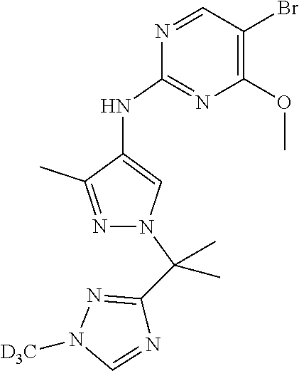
N1=CC(Br)=C(OC)N=C1NC1=CN(C(C2=NN([D3C])C=N2)(C)C)N=C1C
